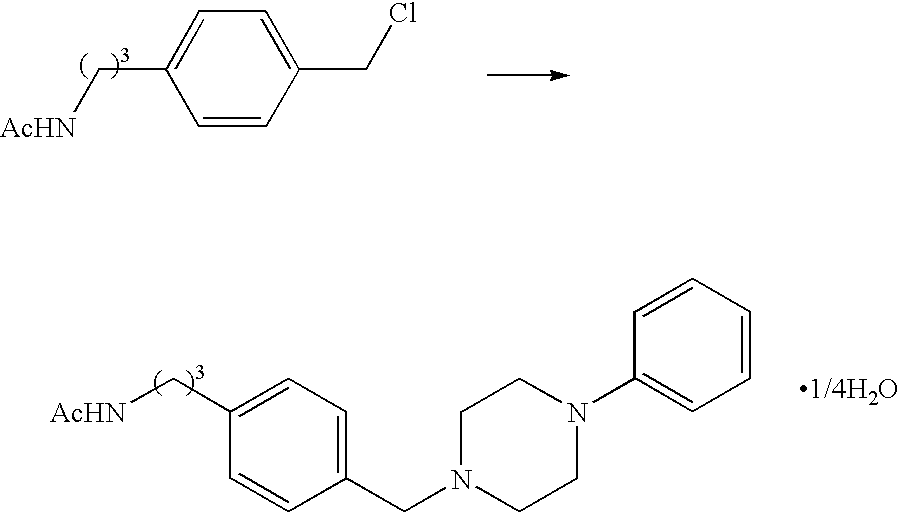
C1=C(C[AcHN])C=CC(CCl)=C1.C1(CN2CCN(C3=CC=CC=C3)CC2)=CC=C(C[AcHN])C=C1
